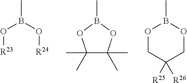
CB(O[R24])O[R23].C1(C)(C)C(C)(C)OB(C)O1.CB1OCC([R25])([R26])CO1
